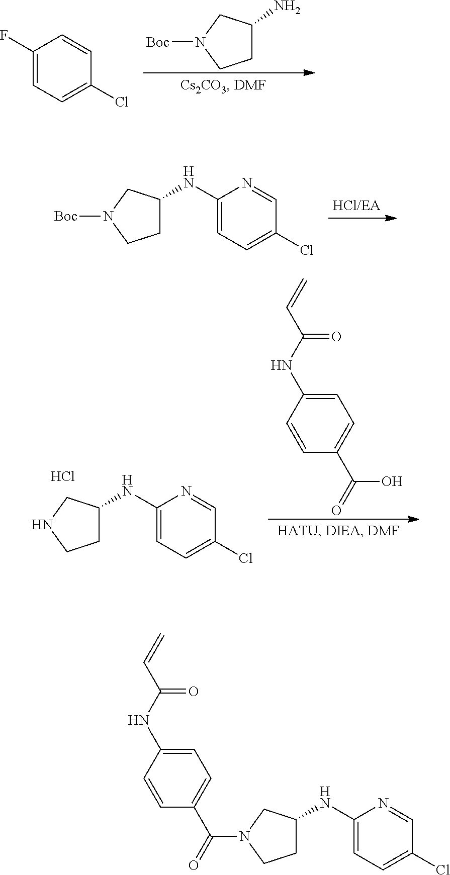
C1C(N)CN([Boc])C1.C1(F)=CC=C(Cl)C=C1.C1(NC2CCN([Boc])C2)=CC=C(Cl)C=N1.C1(NC2CCNC2)=CC=C(Cl)C=N1.Cl.C1=CC(NC(C=C)=O)=CC=C1C(O)=O.C1=CC(NC(C=C)=O)=CC=C1C(=O)N1CC(NC2=CC=C(Cl)C=N2)CC1
